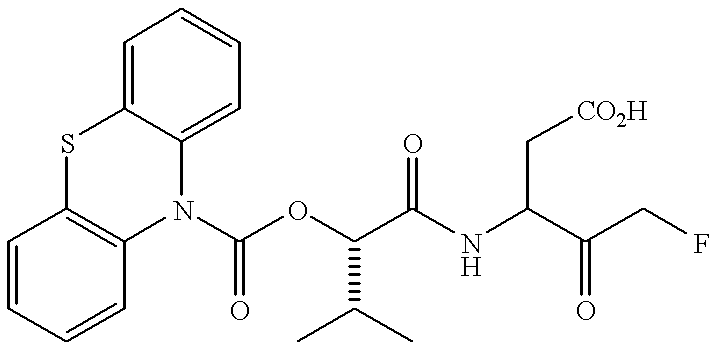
C1=CC=CC2=C1SC1=CC=CC=C1N2C(OC(C(NC(C(CF)=O)C[CO2H])=O)C(C)C)=O
